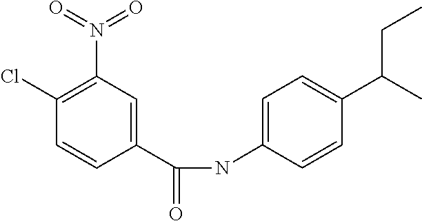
C(NC1=CC=C(C(CC)C)C=C1)(=O)C1=CC(N(=O)=O)=C(Cl)C=C1
